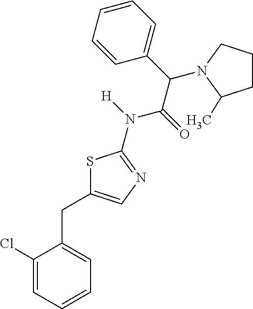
C1(Cl)=CC=CC=C1CC1=CN=C(N(C(C(C2=CC=CC=C2)N2CCCC2C)=O)[H])S1
